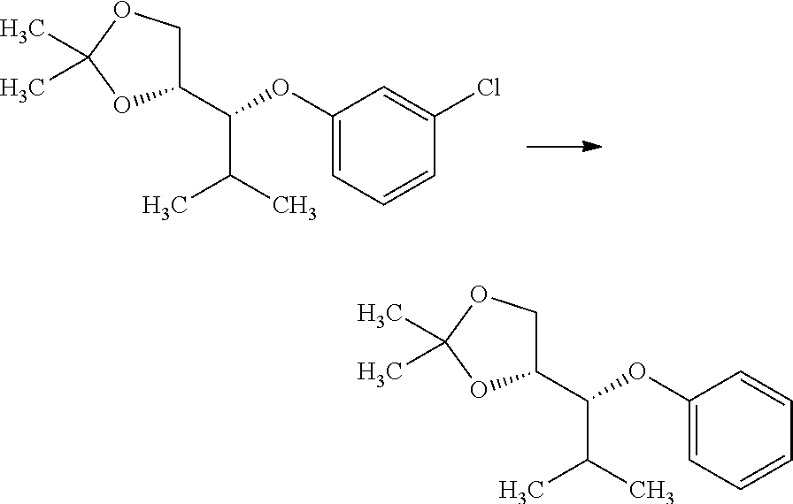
C1(C(OC2=CC=CC(Cl)=C2)C(C)C)COC(C)(C)O1.C1(C(OC2=CC=CC=C2)C(C)C)COC(C)(C)O1
